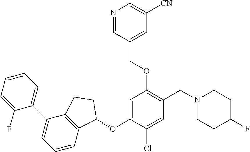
C1(F)=CC=CC=C1C1=CC=CC2=C1CCC2OC1=CC(OCC2=CC([CN])=CN=C2)=C(CN2CCC(F)CC2)C=C1Cl
